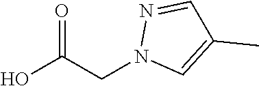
C1(C)=CN(CC(=O)O)N=C1
